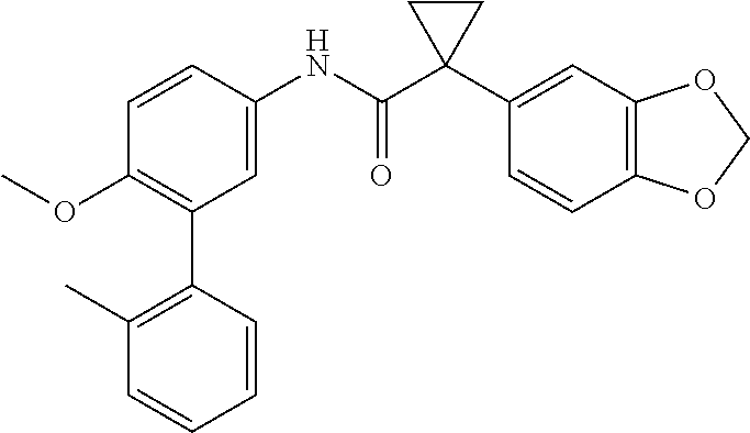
C1=CC(NC(C2(C3=CC4=C(C=C3)OCO4)CC2)=O)=CC(C2=C(C)C=CC=C2)=C1OC
